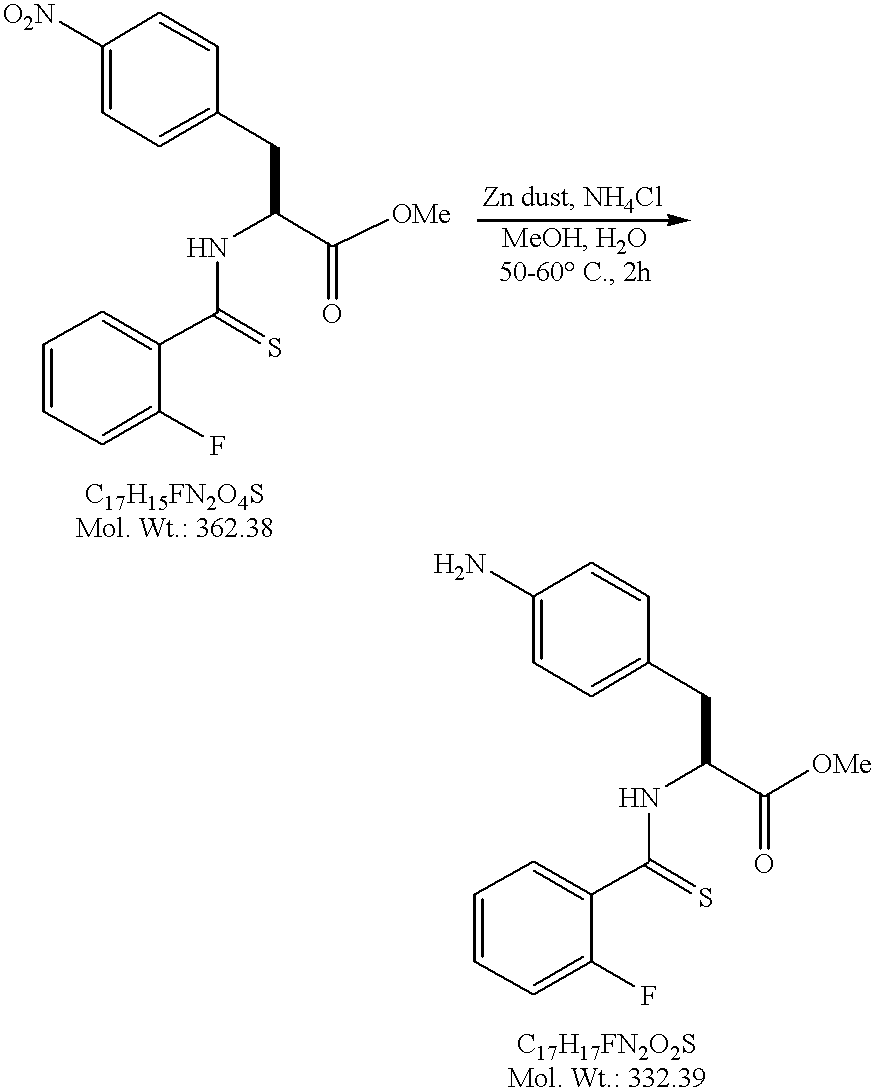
C1([O2N])=CC=C(CC(C([OMe])=O)NC(C2=CC=CC=C2F)=S)C=C1.C1(N)=CC=C(CC(C([OMe])=O)NC(C2=CC=CC=C2F)=S)C=C1
